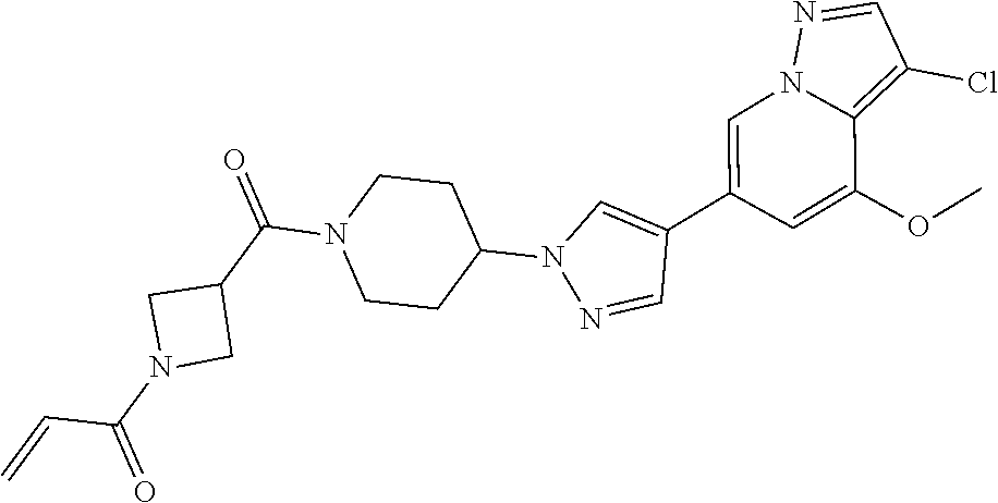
C1=C(C2=CN(C3CCN(C(C4CN(C(=O)C=C)C4)=O)CC3)N=C2)C=C(OC)C2=C(Cl)C=NN12
